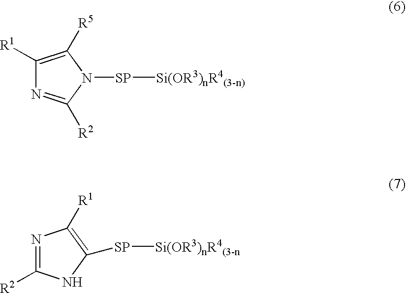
C1([R1])=C([R5])N([SP][Si(OR3)nR4(3-n)])C([R2])=N1.N1=C([R2])NC([SP][Si(OR3)nR4(3-n])=C1[R1]
